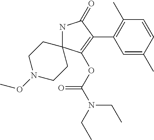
N1C2(C(OC(=O)N(CC)CC)=C(C3=C(C)C=CC(C)=C3)C1=O)CCN(OC)CC2
